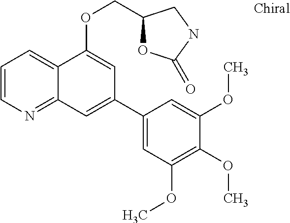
C1=CN=C2C(=C1)C(OCC1OC(=O)NC1)=CC(C1=CC(OC)=C(OC)C(OC)=C1)=C2
